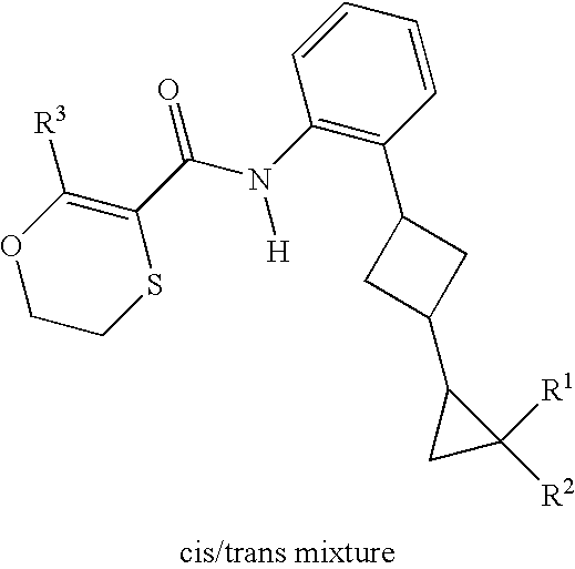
C1(C(N(C2=C(C3CC(C4CC4([R2])[R1])C3)C=CC=C2)[H])=O)=C([R3])OCCS1
